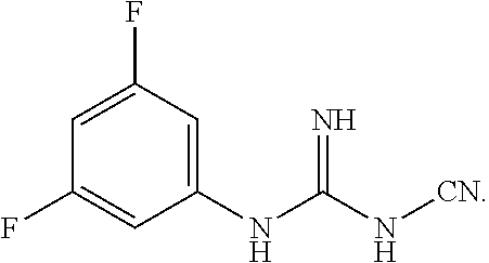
N=C(N[CN])NC1=CC(F)=CC(F)=C1
